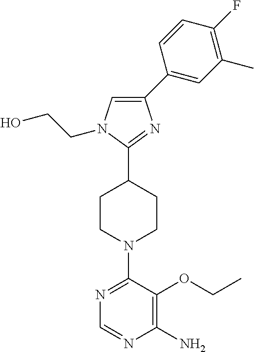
N1=C(N2CCC(C3=NC(C4=CC(C)=C(F)C=C4)=CN3CCO)CC2)C(OCC)=C(N)N=C1
